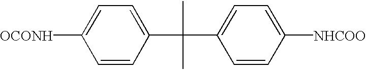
C1=CC(C(C2=CC=C([NHCOO])C=C2)(C)C)=CC=C1[OCONH]
